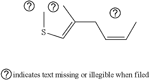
CSC=C(C)CC=CC
